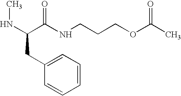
N(C(C(NCCCOC(C)=O)=O)CC1=CC=CC=C1)C
